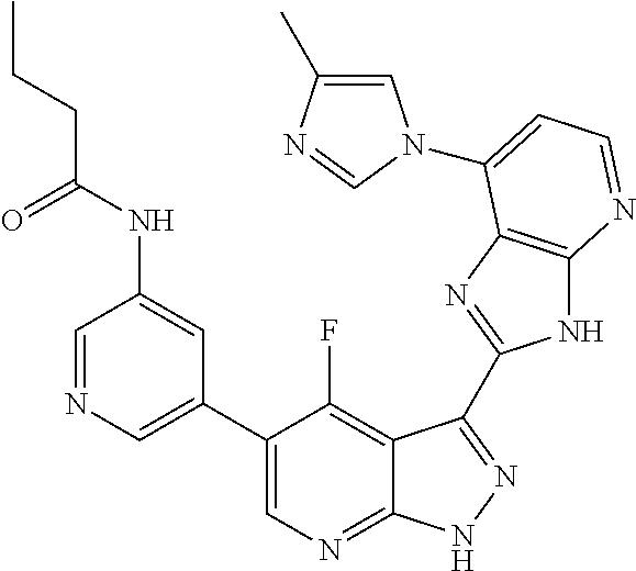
C1=NC=C(C2=CN=C3C(=C2F)C(C2=NC4=C(N2)N=CC=C4N2C=C(C)N=C2)=NN3)C=C1NC(CCC)=O
